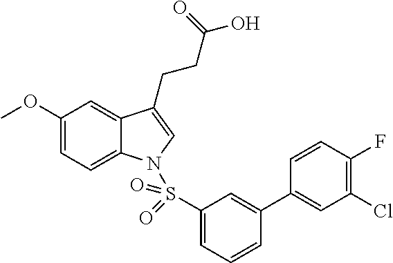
C1(OC)=CC=C2C(=C1)C(CCC(O)=O)=CN2S(C1=CC=CC(C2=CC(Cl)=C(F)C=C2)=C1)(=O)=O
